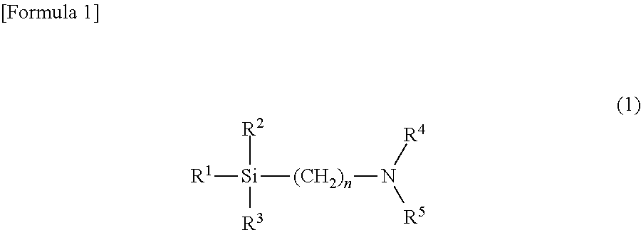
[Si]([(CH2)n]N([R5])[R4])([R1])([R2])[R3]
